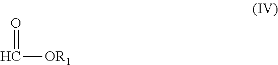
C([OR1])=O
